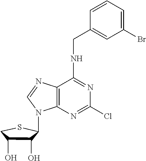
C12=C(N=C(Cl)N=C1NCC1=CC(Br)=CC=C1)N(C1C(O)C(O)CS1)C=N2
